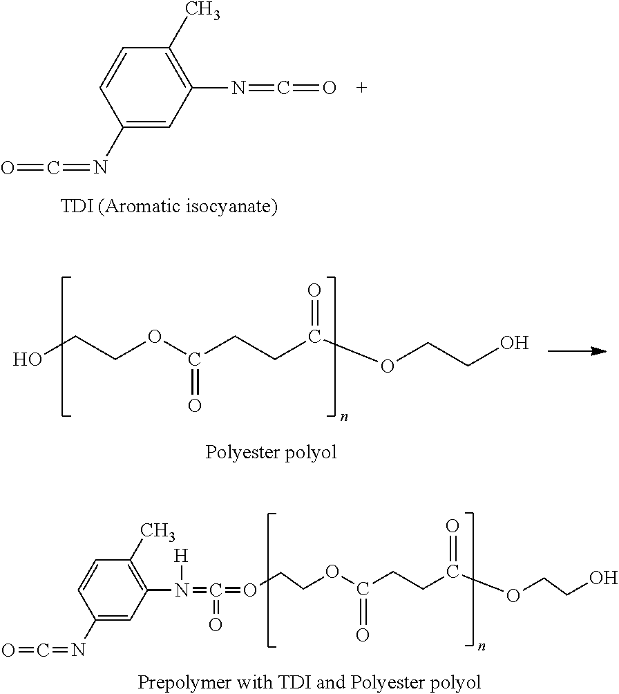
C1(N=C=O)=CC(N=C=O)=C(C)C=C1.C1(N=C=O)=CC(N(=C(=O)=OCCOC(CCC(OCCO)=O)=O)[H])=C(C)C=C1.OCCOC(CCC(OCCO)=O)=O
